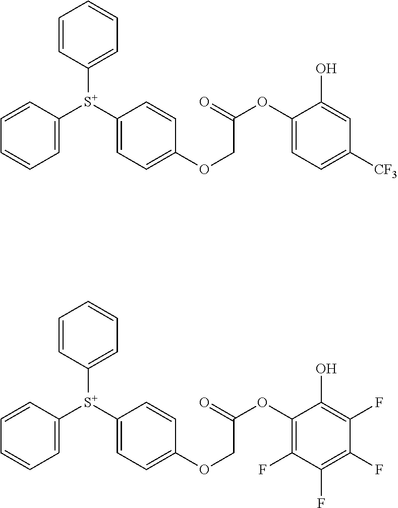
C1=CC([S+](C2=CC=C(OCC(OC3=CC=C([CF3])C=C3O)=O)C=C2)C2=CC=CC=C2)=CC=C1.C1=CC([S+](C2=CC=C(OCC(OC3=C(F)C(F)=C(F)C(F)=C3O)=O)C=C2)C2=CC=CC=C2)=CC=C1
